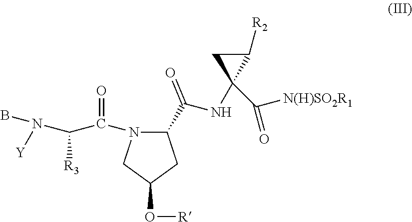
C1(C(NC2(C(=O)[N(H)SO2R1])C([R2])C2)=O)N(C(=O)C([R3])N(B)[Y])CC(O[R])C1
